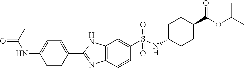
C1(C2=NC3=C(N2)C=C(S(NC2CCC(C(OC(C)C)=O)CC2)(=O)=O)C=C3)=CC=C(NC(=O)C)C=C1
